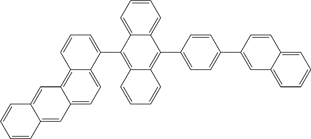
C1=CC=CC2=CC3=CC=C4C(=C3C=C12)C=CC=C4C1=C2C(=C(C3=CC=C(C4=CC5=CC=CC=C5C=C4)C=C3)C3=CC=CC=C13)C=CC=C2
